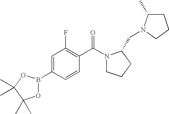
C1=C(B2OC(C)(C)C(C)(C)O2)C=CC(C(=O)N2CCCC2CN2C(C)CCC2)=C1F
